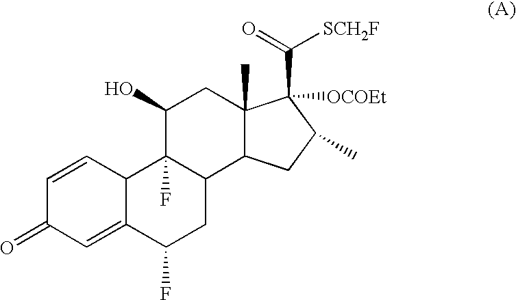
C1=CC2C(=CC1=O)C(F)CC1C2(F)C(O)CC2(C)C1CC(C)C2(C(=O)[SCH2F])[OCOEt]
